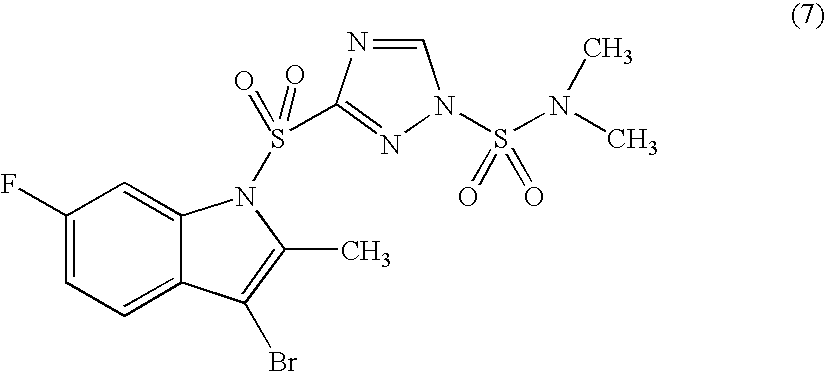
C1(F)=CC=C2C(=C1)N(S(C1=NN(S(N(C)C)(=O)=O)C=N1)(=O)=O)C(C)=C2Br
